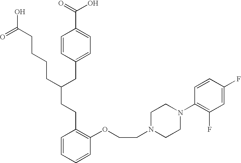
C(C(CC1=CC=C(C(=O)O)C=C1)CCCCC(O)=O)CC1=C(OCCN2CCN(C3=C(F)C=C(F)C=C3)CC2)C=CC=C1
